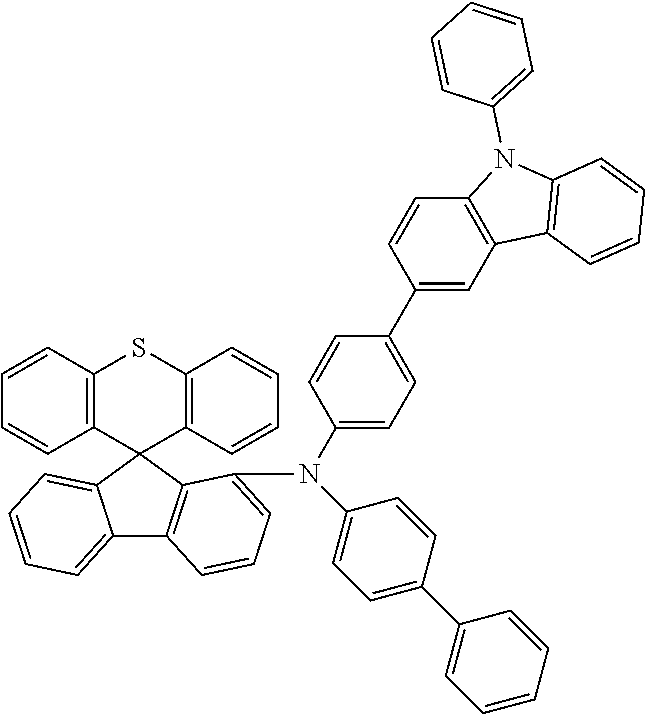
C1=CC2=C(C=C1)C1(C3=C(S2)C=CC=C3)C2=CC=CC=C2C2=C1C(N(C1=CC=C(C3=CC=CC=C3)C=C1)C1=CC=C(C3=CC4=C(C=C3)N(C3=CC=CC=C3)C3=C4C=CC=C3)C=C1)=CC=C2
